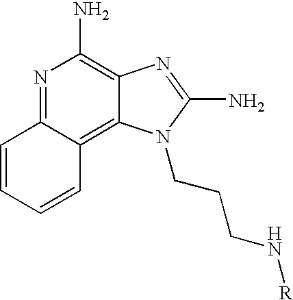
N1=C2C(=C3C(=C1N)N=C(N)N3CCCN[R])C=CC=C2
